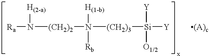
[Ra]N([(CH2)2]N([(CH2)3][Si]([Y])([Y])[O1/2])([H(1-b)])[Rb])[H(2-a)].[(A)c]
